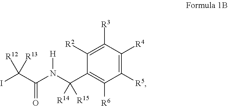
IC(C(N(C(C1=C([R6])C([R5])=C([R4])C([R3])=C1[R2])([R14])[R15])[H])=O)([R12])[R13]
